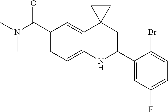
C1(C(N(C)C)=O)=CC=C2C(=C1)C1(CC(C3=CC(F)=CC=C3Br)N2)CC1
